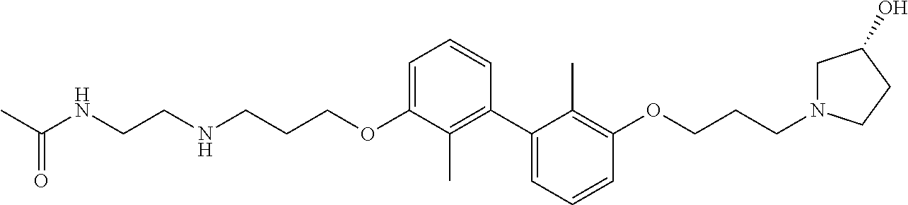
C1=C(OCCCNCCNC(C)=O)C(C)=C(C2=CC=CC(OCCCN3CC(O)CC3)=C2C)C=C1
